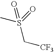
CS(=O)(C[CF3])=O
